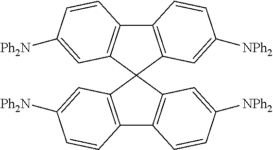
C12=C(C3(C4=C1C=CC([Ph2N])=C4)C1=C(C4=C3C=C([Ph2N])C=C4)C=CC([NPh2])=C1)C=C([NPh2])C=C2
